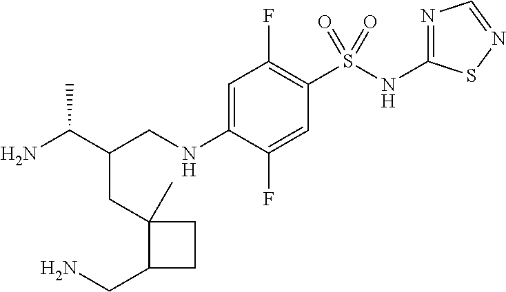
C(C(CNC1=CC(F)=C(S(NC2=NC=NS2)(=O)=O)C=C1F)C(N)C)C1(C)C(CN)CC1
